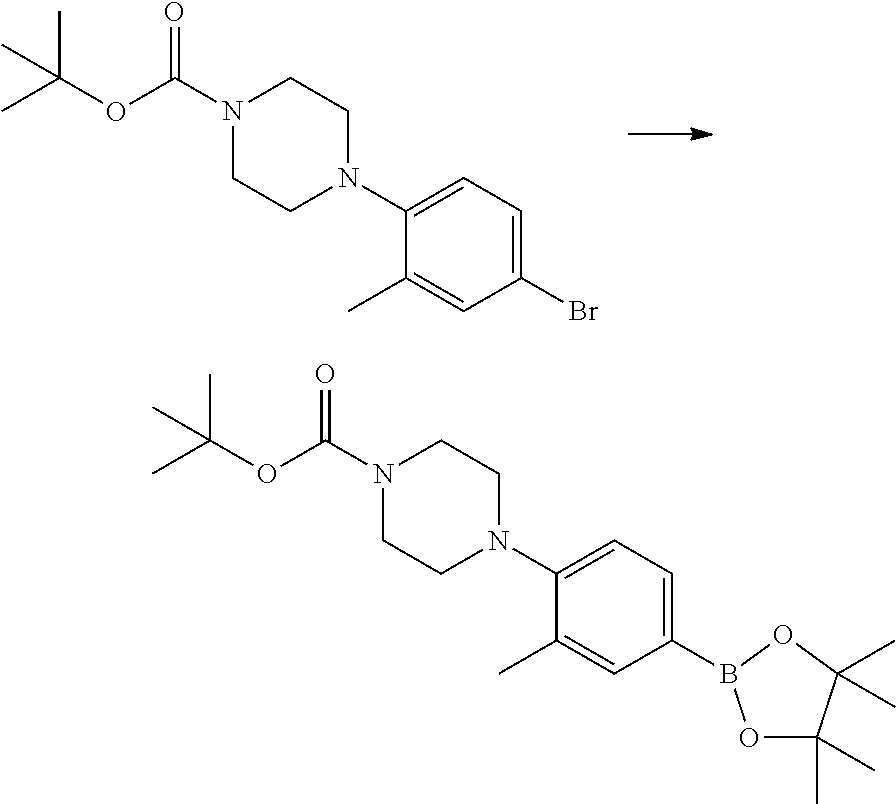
C1(N2CCN(C(OC(C)(C)C)=O)CC2)=CC=C(Br)C=C1C.C1(N2CCN(C(OC(C)(C)C)=O)CC2)=CC=C(B2OC(C)(C)C(C)(C)O2)C=C1C
